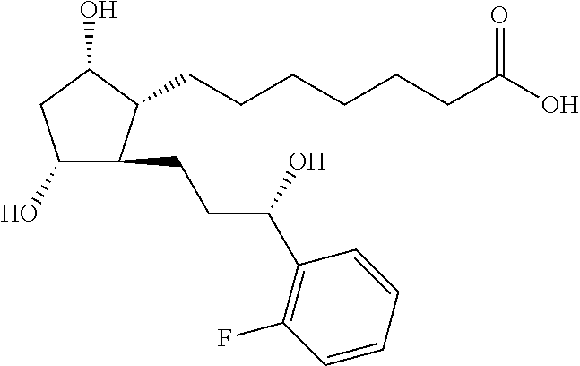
C(CCCC(O)=O)CCC1C(CCC(O)C2=C(F)C=CC=C2)C(O)CC1O
